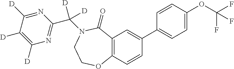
C12=C(C=CC(C3=CC=C(OC(F)(F)F)C=C3)=C1)OCCN(C(C1=NC([D])=C([D])C([D])=N1)([D])[D])C2=O
